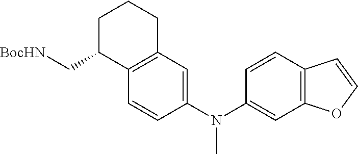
C1=CC2=C(C=C1N(C1=CC3=C(C=C1)C(C[BocHN])CCC3)C)OC=C2
